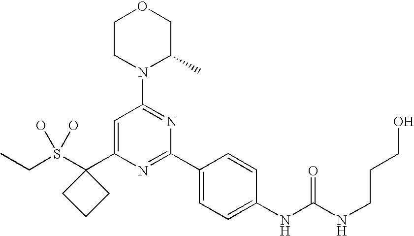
C1CN(C2=NC(C3=CC=C(NC(NCCCO)=O)C=C3)=NC(C3(S(CC)(O)O)CCC3)=C2)C(C)CO1
